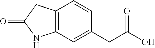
C12=C(C=CC(CC(O)=O)=C1)CC(=O)N2
